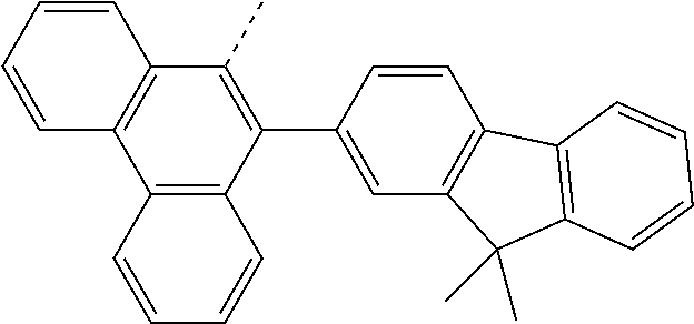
C1=CC(C2=C(C)C3=C(C4=C2C=CC=C4)C=CC=C3)=CC2=C1C1=C(C2(C)C)C=CC=C1
